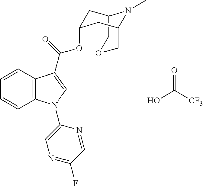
O=C(O)[CF3].C1=CC2=C(C=C1)N(C1=CN=C(F)C=N1)C=C2C(OC1CC2COCC(C1)N2C)=O
